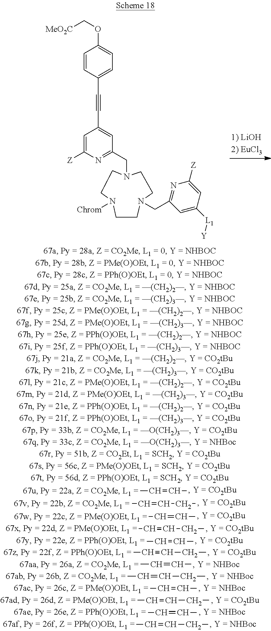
CC=CCC.CC=CC.CC=CCC.CC=CC.CC=CCC.CC=CC.CC=CCC.CC=CC.CC=CCC.CC=CC.CC=CCC.CC=CC.[MeO2C]COC1=CC=C(C#CC2=CC(CN3CCN([Chrom])CCN(CC4=NC([Z])=CC([L1][Y])=C4)CC3)=NC([Z])=C2)C=C1
